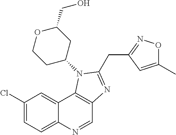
C1(Cl)=CC=C2C(=C1)C1=C(C=N2)N=C(CC2=NOC(C)=C2)N1C1CC(CO)OCC1
